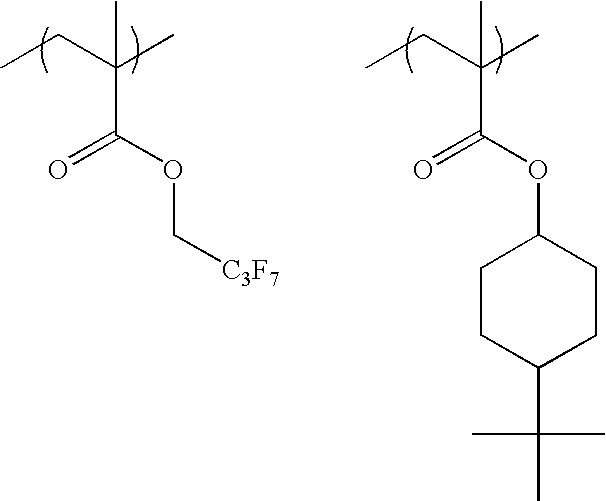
CCC(C)(C)C(OC[C3F7])=O.CCC(C)(C)C(OC1CCC(C(C)(C)C)CC1)=O
